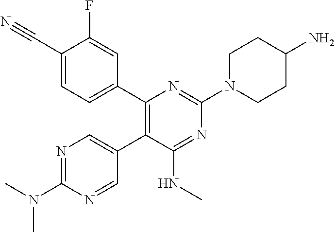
C1(C#N)=CC=C(C2=C(C3=CN=C(N(C)C)N=C3)C(NC)=NC(N3CCC(N)CC3)=N2)C=C1F
